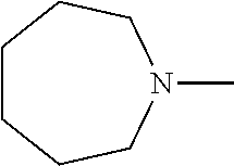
C1CCCN(C)CC1
